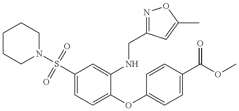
C1CCN(S(C2=CC=C(OC3=CC=C(C(OC)=O)C=C3)C(NCC3=NOC(C)=C3)=C2)(=O)=O)CC1
